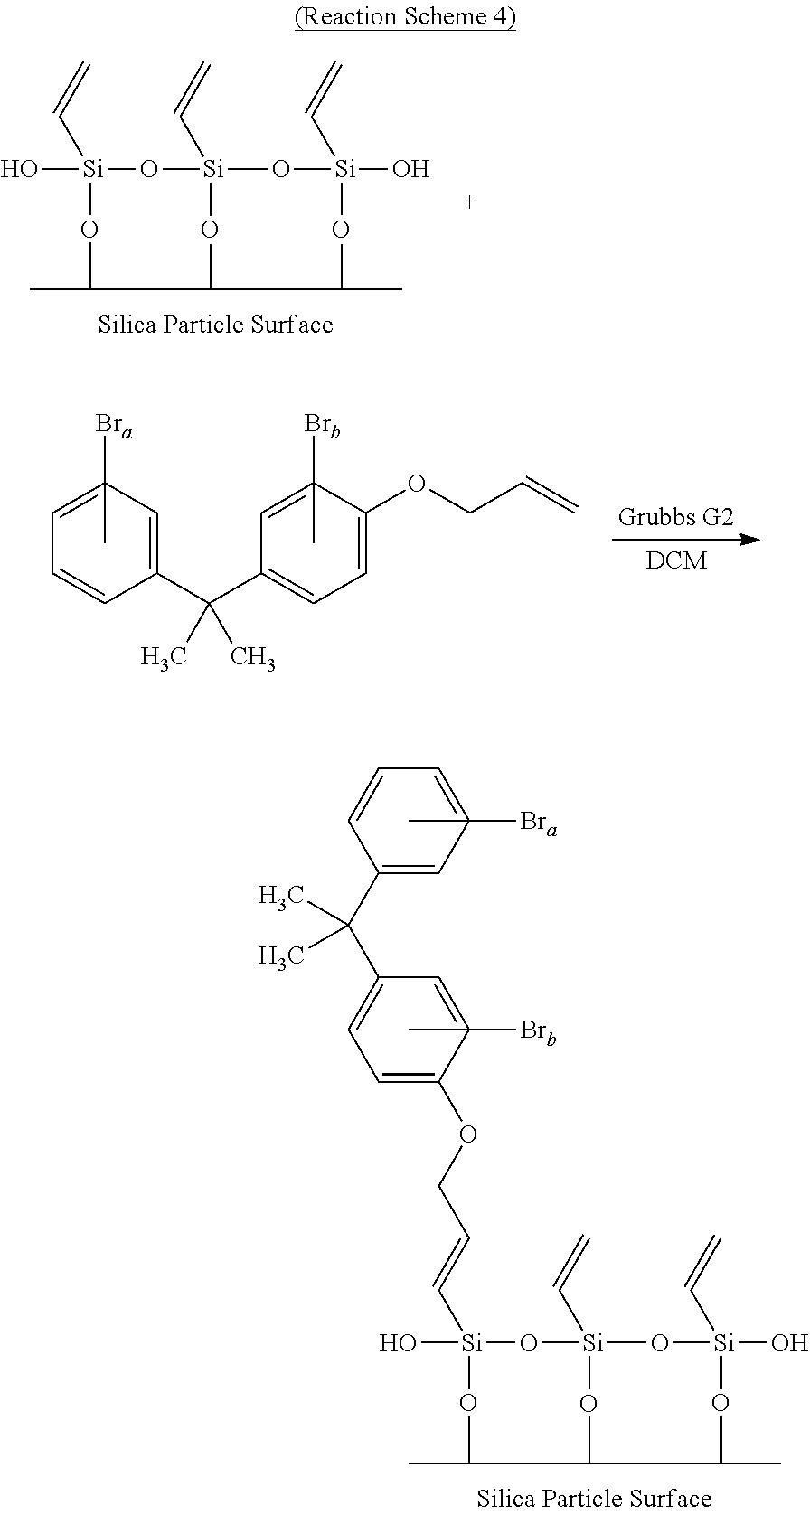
O[Si]1(C=CCOC2=CC=C(C(C3=CC(C)([Bra])=CC=C3)(C)C)C=C2([Brb])C)O[Si]2(C=C)O[Si](O)(C=C)OC(C)C(O2)C(C)O1.O[Si]1(C=C)O[Si]2(C=C)O[Si](O)(C=C)OC(C)C(O2)C(C)O1.C1(C(C2=CC=C(OCC=C)C([Brb])(C)=C2)(C)C)=CC([Bra])(C)=CC=C1
